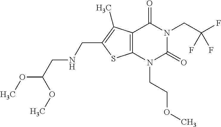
C12=C(N(CCOC)C(=O)N(CC(F)(F)F)C1=O)SC(CNCC(OC)OC)=C2C
